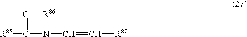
[R85]C(=O)N([R86])C=C[R87]
